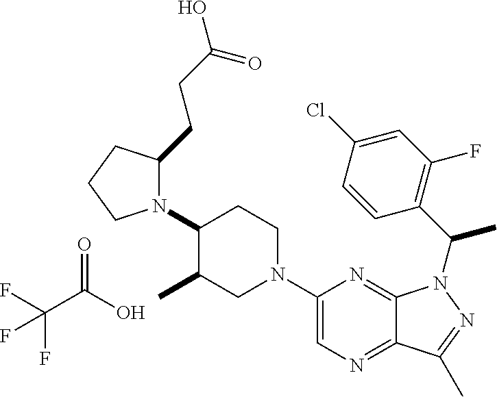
N1(C2C(C)CN(C3=CN=C4C(=N3)N(C(C)C3=C(F)C=C(Cl)C=C3)N=C4C)CC2)C(CCC(O)=O)CCC1.C(C(O)=O)(F)(F)F
